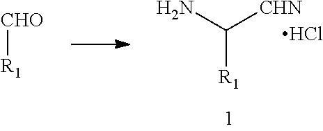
NC([CHN])[R1].Cl.[CHO][R1]
